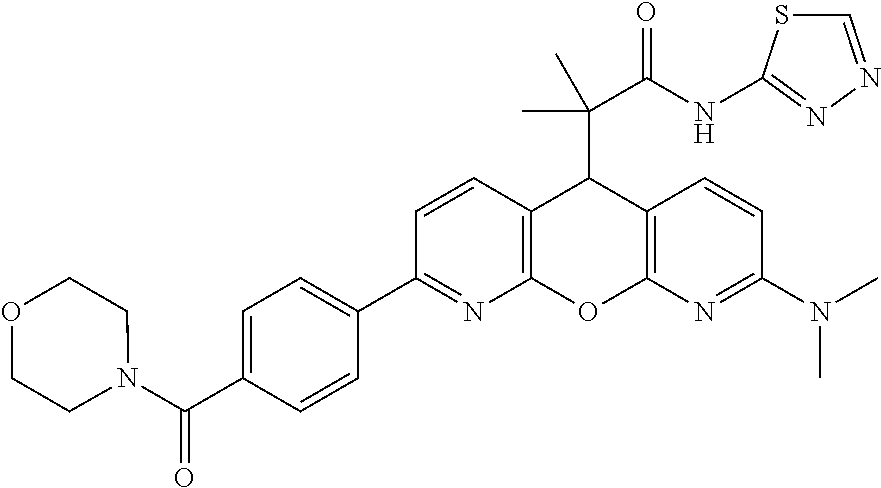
N1(C(C2=CC=C(C3=NC4=C(C=C3)C(C(C(NC3=NN=CS3)=O)(C)C)C3=C(O4)N=C(N(C)C)C=C3)C=C2)=O)CCOCC1
